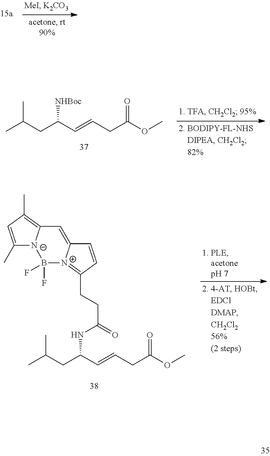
CC(CC(C=CCC(OC)=O)[NHBoc])C.C1=CC(CCC(=O)NC(C=CCC(=O)OC)CC(C)C)=[N+]2C1=CC1=C(C)C=C(C)[N-]1B2(F)F
